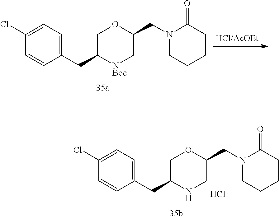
C1(Cl)=CC=C(CC2[NBoc]CC(CN3CCCCC3=O)OC2)C=C1.C1(Cl)=CC=C(CC2NCC(CN3CCCCC3=O)OC2)C=C1.Cl
